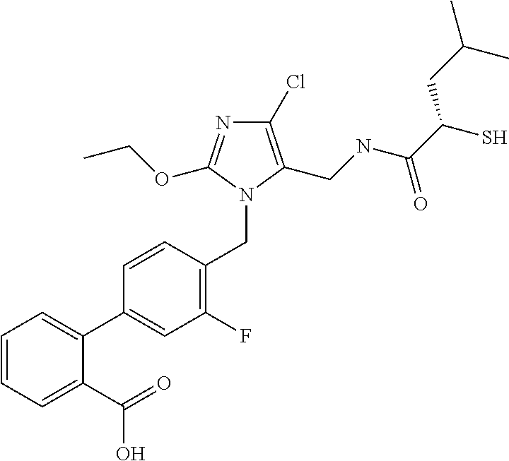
C1=CC=C(C(=O)O)C(C2=CC(F)=C(CN3C(OCC)=NC(Cl)=C3CNC(C(S)CC(C)C)=O)C=C2)=C1
